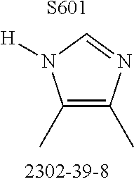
C1(C)=C(C)N=CN1[H].[S601]
